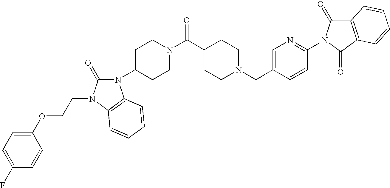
C1=CC(CN2CCC(C(N3CCC(N4C(=O)N(CCOC5=CC=C(F)C=C5)C5=C4C=CC=C5)CC3)=O)CC2)=CN=C1N1C(=O)C2=C(C1=O)C=CC=C2
